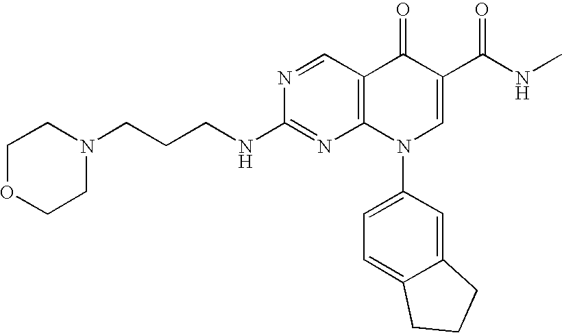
C12=C(N(C3=CC=C4C(=C3)CCC4)C=C(C(NC)=O)C1=O)N=C(NCCCN1CCOCC1)N=C2
